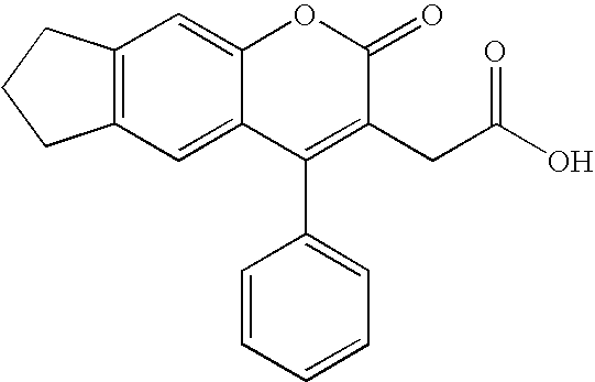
C12=C(C=C3C(=C1)OC(=O)C(CC(O)=O)=C3C1=CC=CC=C1)CCC2
